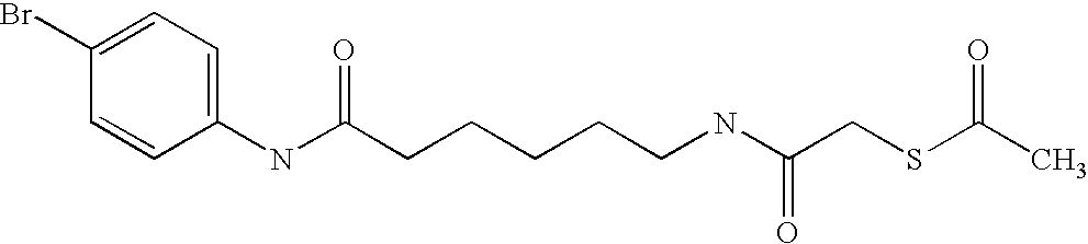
C1(Br)=CC=C(NC(CCCCCNC(CSC(C)=O)=O)=O)C=C1
